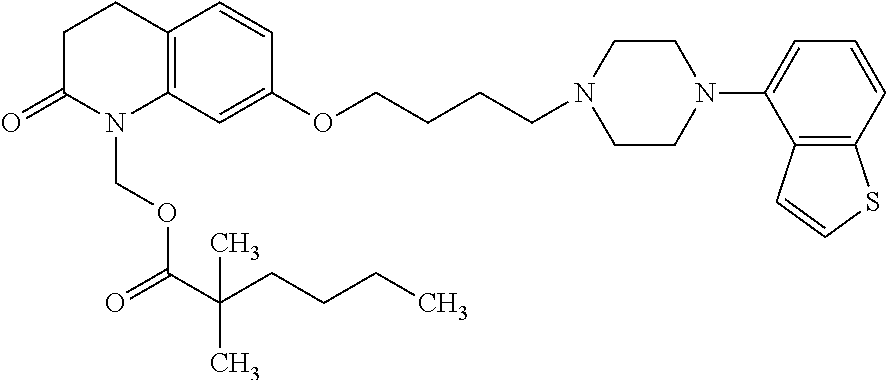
C1C(=O)N(COC(C(CCCC)(C)C)=O)C2=C(C1)C=CC(OCCCCN1CCN(C3=CC=CC4=C3C=CS4)CC1)=C2
